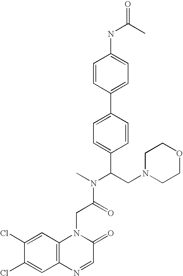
C1(Cl)=CC2=C(C=C1Cl)N(CC(=O)N(C(C1=CC=C(C3=CC=C(NC(C)=O)C=C3)C=C1)CN1CCOCC1)C)C(=O)C=N2
